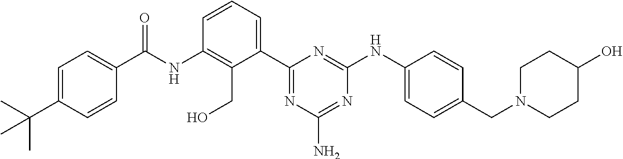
N(C1=C(CO)C(C2=NC(N)=NC(NC3=CC=C(CN4CCC(O)CC4)C=C3)=N2)=CC=C1)C(=O)C1=CC=C(C(C)(C)C)C=C1
